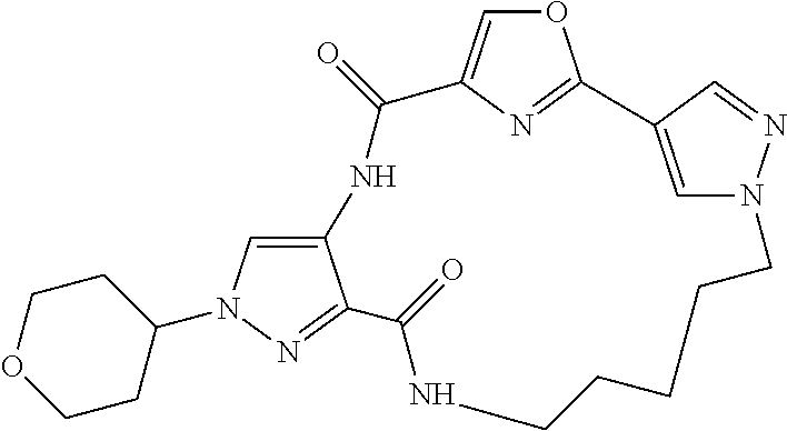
C1CCCCN2C=C(C3=NC(=CO3)C(=O)NC3=CN(C4CCOCC4)N=C3C(=O)N1)C=N2
